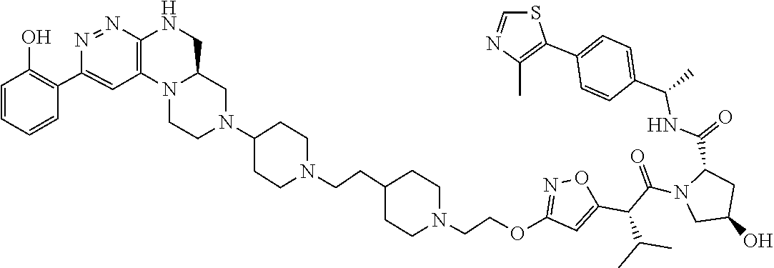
C1(CCN2CCC(N3CCN4C5=C(N=NC(C6=C(O)C=CC=C6)=C5)NCC4C3)CC2)CCN(CCOC2=NOC(C(C(C)C)C(N3CC(O)CC3C(NC(C)C3=CC=C(C4=C(C)N=CS4)C=C3)=O)=O)=C2)CC1
